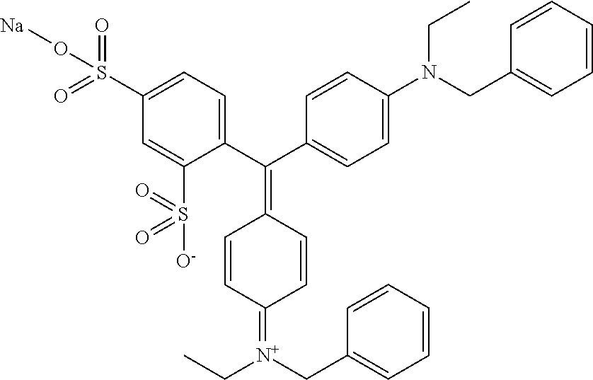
C1(C(C2=CC=C(S(=O)(=O)O[Na])C=C2S([O-])(=O)=O)=C2C=CC(=[N+](CC3=CC=CC=C3)CC)C=C2)=CC=C(N(CC)CC2=CC=CC=C2)C=C1
